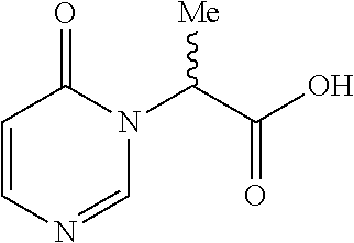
C1=CN=CN(C(C(=O)O)[Me])C1=O
